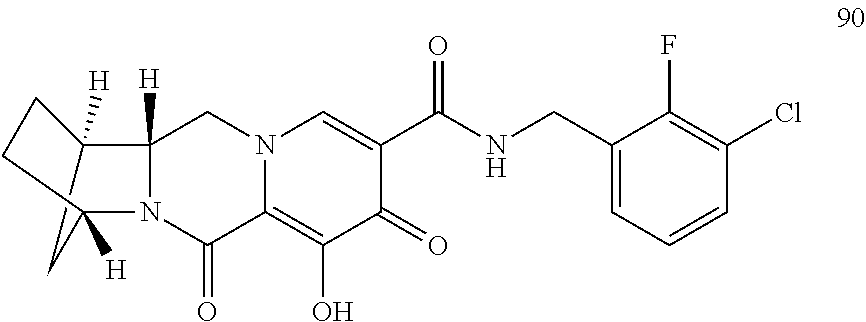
N12C([H])(CN3C(=C(O)C(=O)C(C(NCC4=CC=CC(Cl)=C4F)=O)=C3)C1=O)C1([H])CCC2([H])C1
